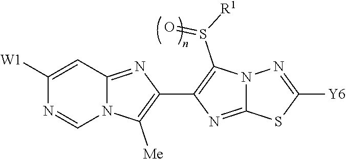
C1([W1])=CC2=NC(C3=C(S([R1])=O)N4C(=N3)SC([Y6])=N4)=C([Me])N2C=N1
